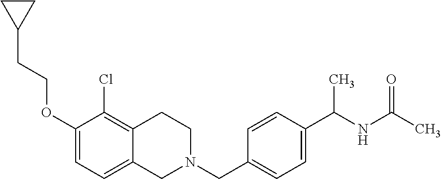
C1(OCCC2CC2)=CC=C2C(=C1Cl)CCN(CC1=CC=C(C(NC(C)=O)C)C=C1)C2
